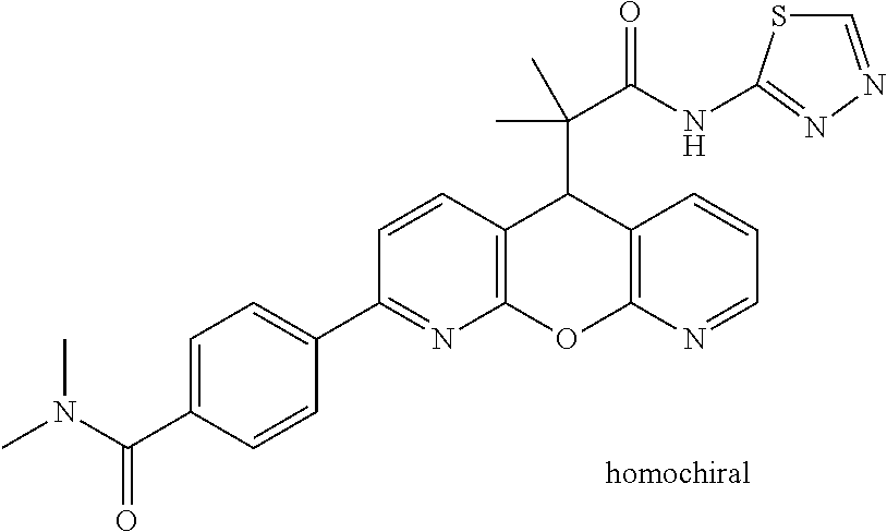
CN(C(C1=CC=C(C2=NC3=C(C=C2)C(C(C(NC2=NN=CS2)=O)(C)C)C2=C(O3)N=CC=C2)C=C1)=O)C
